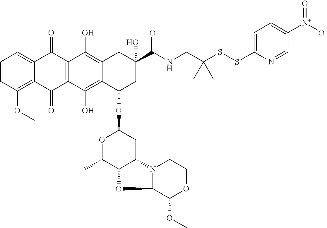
C1=CC(OC)=C2C(=C1)C(=O)C1=C(C2=O)C(O)=C2C(=C1O)CC(C(NCC(SSC1=CC=C([N+]([O-])=O)C=N1)(C)C)=O)(O)CC2OC1OC(C)C2C(C1)N1C(O2)C(OC)OCC1
